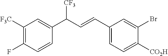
C1([F3C])=C(F)C=CC(C(C=CC2=CC=C([CO2H])C(Br)=C2)[CF3])=C1
